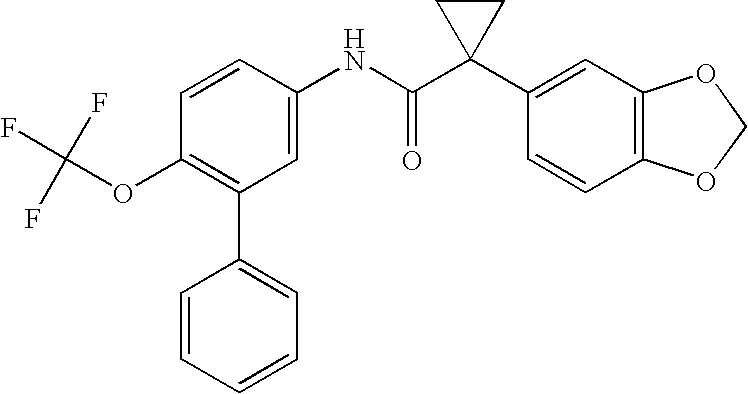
C1=CC(NC(C2(C3=CC4=C(C=C3)OCO4)CC2)=O)=CC(C2=CC=CC=C2)=C1OC(F)(F)F
